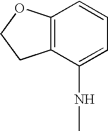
C12=C(C=CC=C1NC)OCC2
